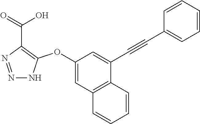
C1(OC2=C(C(=O)O)N=NN2)=CC2=C(C(C#CC3=CC=CC=C3)=C1)C=CC=C2
